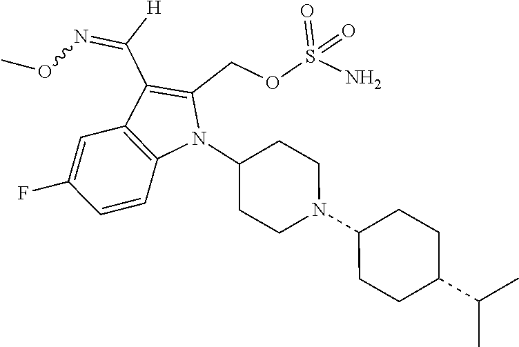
N1(C2CCN(C3CCC(C(C)C)CC3)CC2)C(COS(N)(=O)=O)=C(C([H])=NOC)C2=C1C=CC(F)=C2
